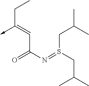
C(C(N=S(CC(C)C)CC(C)C)=O)=C(->C)CC
